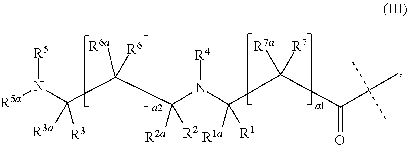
[R5]N(C(C(C(N(C(C(C(C(C)(C)C)=O)([R7a])[R7])([R1a])[R1])[R4])([R2a])[R2])([R6a])[R6])([R3a])[R3])[R5a]
